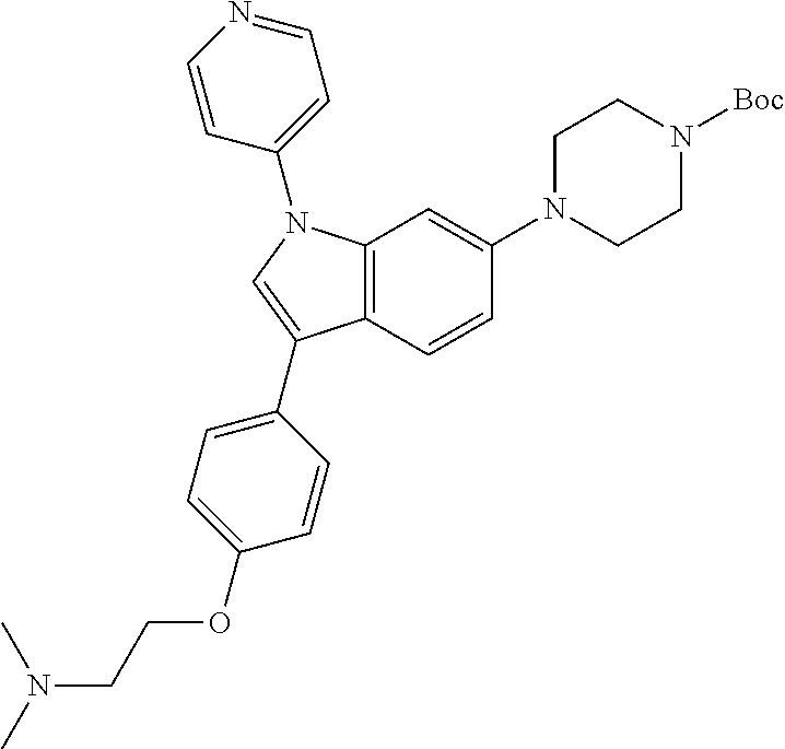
C12=C(C=CC(N3CCN([Boc])CC3)=C1)C(C1=CC=C(OCCN(C)C)C=C1)=CN2C1=CC=NC=C1
